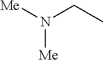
[Me]N(CC)[Me]
